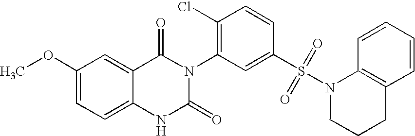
C12=CC=C(OC)C=C1C(=O)N(C1=C(Cl)C=CC(S(N3CCCC4=C3C=CC=C4)(=O)=O)=C1)C(=O)N2
